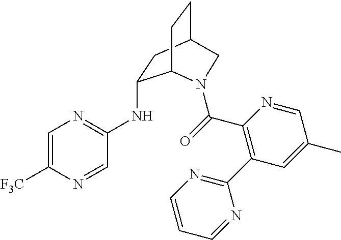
C1=C([F3C])N=CC(NC2CC3CCC2N(C(=O)C2=C(C4=NC=CC=N4)C=C(C)C=N2)C3)=N1
